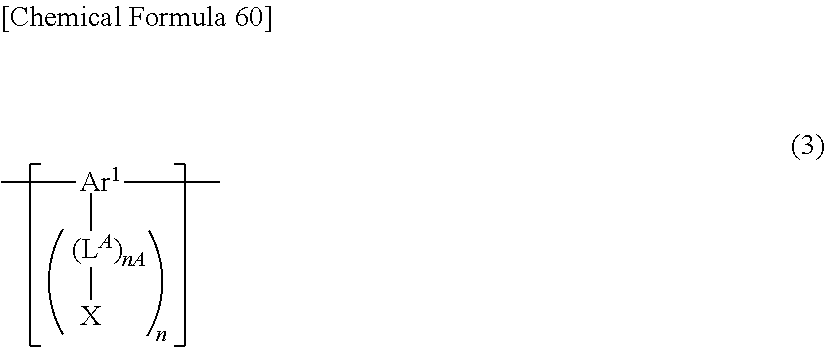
C[Ar1](C)[(LA)nA][X]
